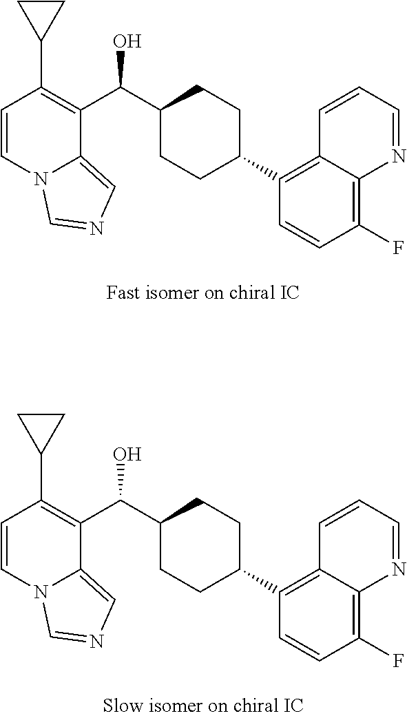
C1=CN2C(=CN=C2)C(C(C2CCC(C3=C4C(=C(F)C=C3)N=CC=C4)CC2)O)=C1C1CC1.C1=CN2C(=CN=C2)C(C(C2CCC(C3=C4C(=C(F)C=C3)N=CC=C4)CC2)O)=C1C1CC1
